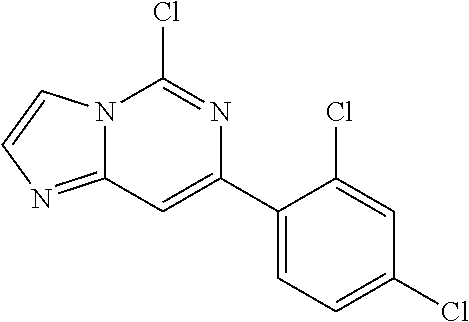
C1(C2=CC3=NC=CN3C(Cl)=N2)=CC=C(Cl)C=C1Cl
